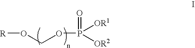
[R]OCOP(=O)([OR1])[OR2]
